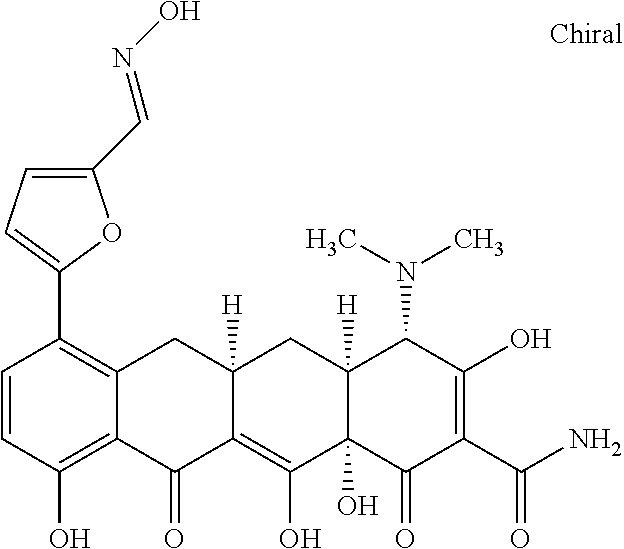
C12([H])C(O)(C(=O)C(C(N)=O)=C(O)C1N(C)C)C(O)=C1C([H])(C2)CC2=C(C3=CC=C(C=NO)O3)C=CC(O)=C2C1=O
